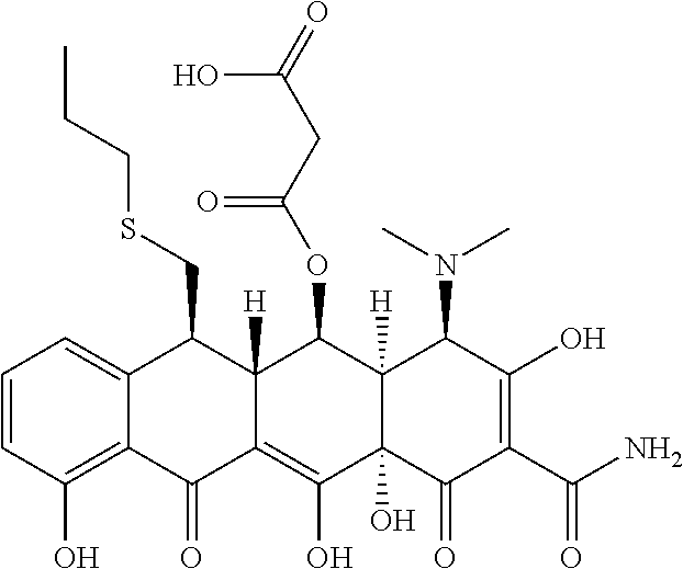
C1=CC(O)=C2C(=C1)C(CSCCC)C1([H])C(=C(O)C3(O)C([H])(C1OC(CC(=O)O)=O)C(N(C)C)C(O)=C(C(N)=O)C3=O)C2=O
